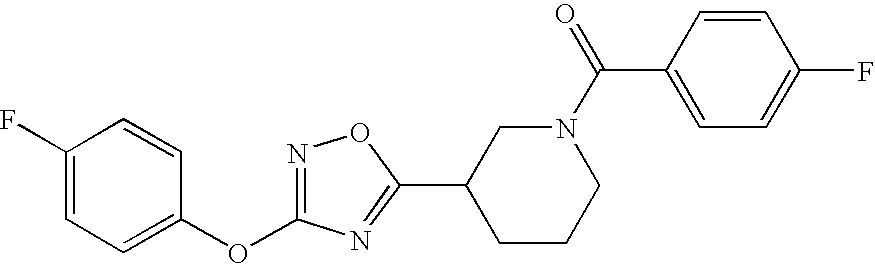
C1(F)=CC=C(OC2=NOC(C3CCCN(C(C4=CC=C(F)C=C4)=O)C3)=N2)C=C1
